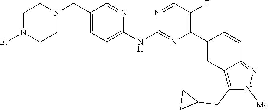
C1CN([Et])CCN1CC1=CC=C(NC2=NC(C3=CC4=C(CC5CC5)N([Me])N=C4C=C3)=C(F)C=N2)N=C1
